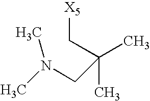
N(C)(CC(C[X5])(C)C)C
